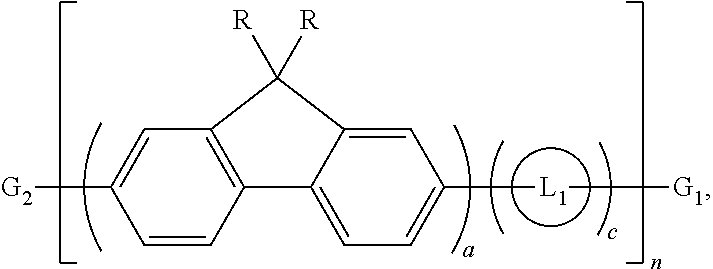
C1=CC2=C(C=C1[G2])C([R])([R])C1=CC([L1][G1])=CC=C21
